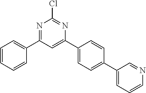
N1=C(C2=CC=CC=C2)C=C(C2=CC=C(C3=CC=CN=C3)C=C2)N=C1Cl
